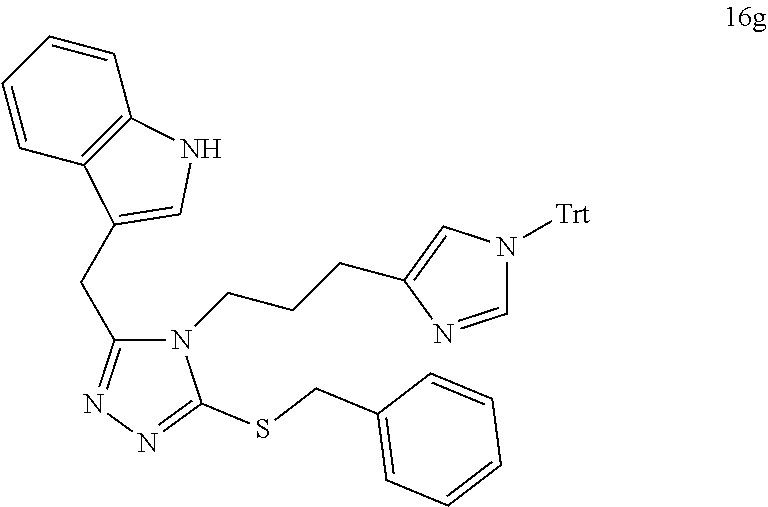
C1(CC2=CNC3=C2C=CC=C3)=NN=C(SCC2=CC=CC=C2)N1CCCC1=CN([Trt])C=N1
